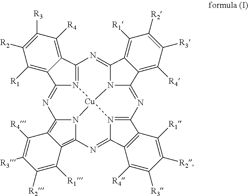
C12=N3C(=NC4=C5C(=C6N=C7N8=C(N=C9N(C(=N1)C1=C([R1])C([R2])=C([R3])C([R4])=C91)[Cu]38N64)C1=C7C([R4])=C([R3])C([R2])=C1[R1])C([R1])=C([R2])C([R3])=C5[R4])C1=C([R1])C([R2])=C([R3])C([R4])=C21
